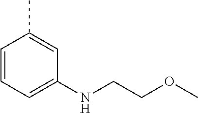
C1=CC=C(NCCOC)C=C1C
